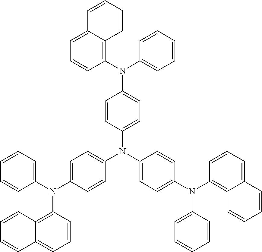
C1(N(C2=CC=CC=C2)C2=CC=C(N(C3=CC=C(N(C4=C5C(=CC=C4)C=CC=C5)C4=CC=CC=C4)C=C3)C3=CC=C(N(C4=C5C(=CC=C4)C=CC=C5)C4=CC=CC=C4)C=C3)C=C2)=C2C(=CC=C1)C=CC=C2
